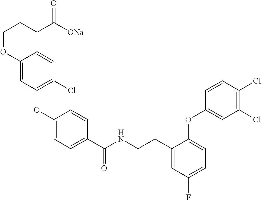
C12=CC(OC3=CC=C(C(NCCC4=CC(F)=CC=C4OC4=CC(Cl)=C(Cl)C=C4)=O)C=C3)=C(Cl)C=C1C(C([ONa])=O)CCO2
